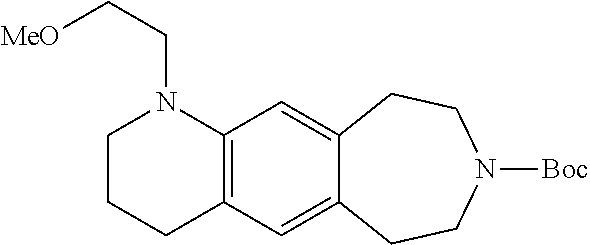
C12=C(C=C3C(=C1)CCN([Boc])CC3)N(CC[MeO])CCC2
